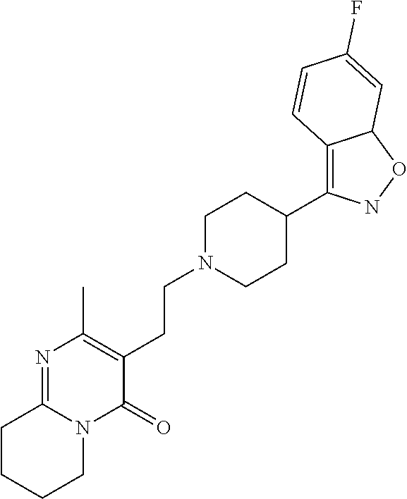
C1CCCN2C1=NC(C)=C(CCN1CCC(C3=C4C(ON3)C=C(F)C=C4)CC1)C2=O
